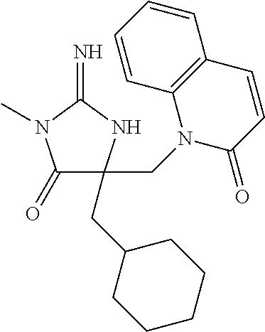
C1(=O)C(CC2CCCCC2)(CN2C(=O)C=CC3=C2C=CC=C3)NC(=N)N1C
